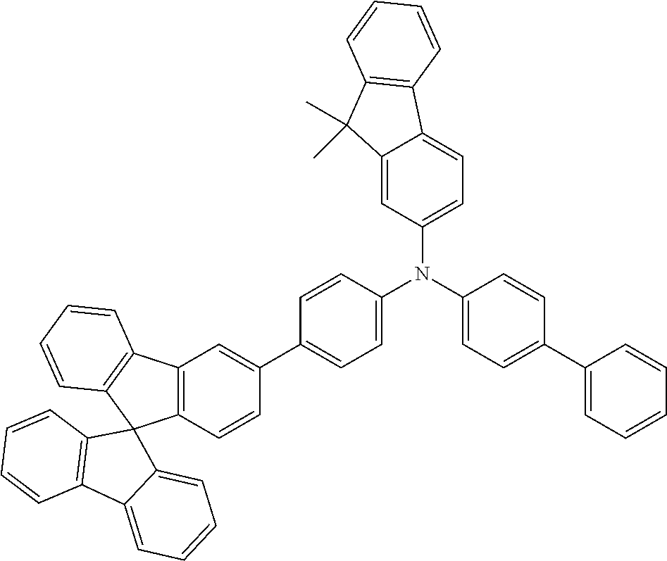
C12=C(C=CC(C3=CC=C(N(C4=CC=C(C5=CC=CC=C5)C=C4)C4=CC=C5C(=C4)C(C)(C)C4=C5C=CC=C4)C=C3)=C1)C1(C3=C2C=CC=C3)C2=C(C3=CC=CC=C13)C=CC=C2
